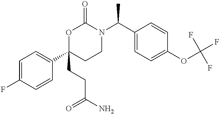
C1=C(F)C=CC(C2(CCC(N)=O)CCN(C(C3=CC=C(OC(F)(F)F)C=C3)C)C(=O)O2)=C1
